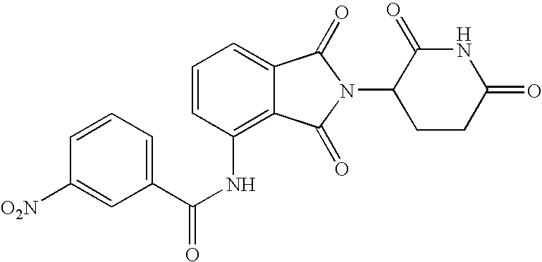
C1=CC=C2C(=C1NC(C1=CC=CC([O2N])=C1)=O)C(=O)N(C1CCC(=O)NC1=O)C2=O
